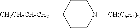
[CH2CH2CH2CH2]C1CCN([CH(C6H5)2])CC1
